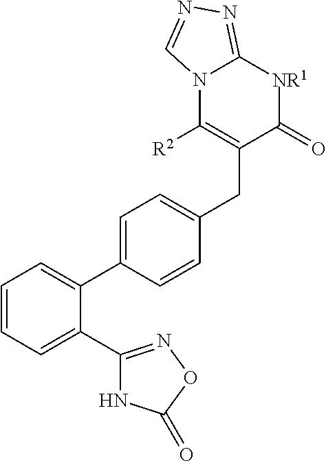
N12C([R2])=C(CC3=CC=C(C4=CC=CC=C4C4=NOC(=O)N4)C=C3)C(=O)[NR1]C1=NN=C2
